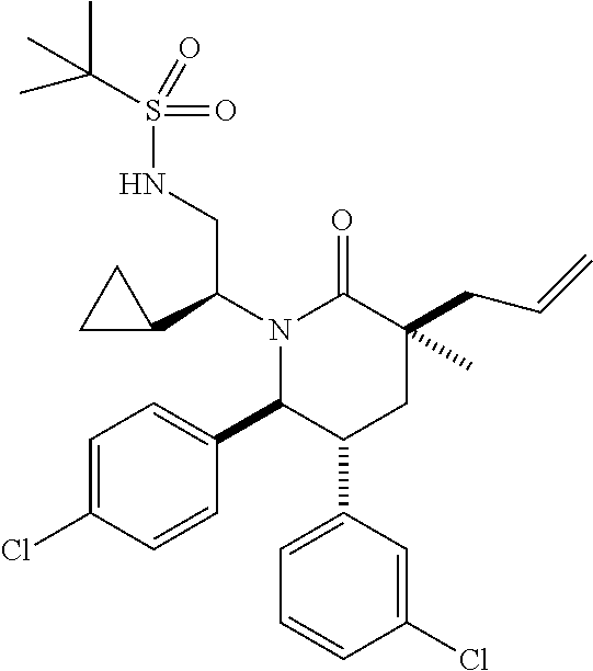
N1(C(C2CC2)CNS(C(C)(C)C)(=O)=O)C(C2=CC=C(Cl)C=C2)C(C2=CC=CC(Cl)=C2)CC(CC=C)(C)C1=O
